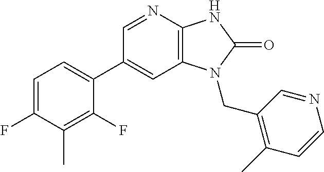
C1(C2=CC=C(F)C(C)=C2F)=CC2=C(N=C1)NC(=O)N2CC1=C(C)C=CN=C1
